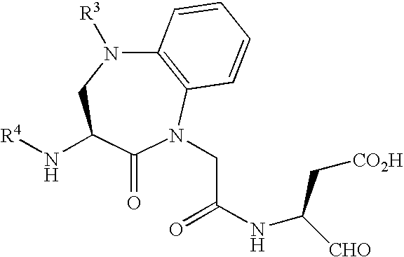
C12=C(N(CC(NC([CHO])C[CO2H])=O)C(=O)C(N[R4])CN1[R3])C=CC=C2
